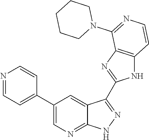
N1=CC=C(C2=CN=C3C(=C2)C(C2=NC4=C(N2)C=CN=C4N2CCCCC2)=N[N H]3)C=C1
